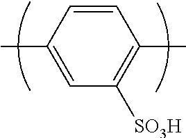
C1(C)=CC([SO3H])=C(C)C=C1
